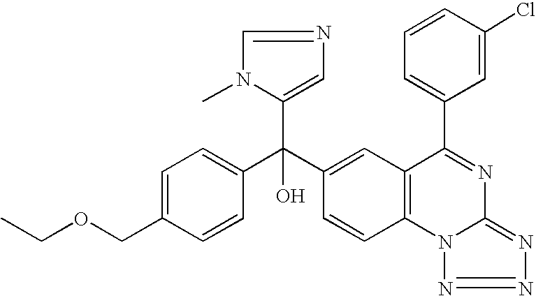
C1=CC(C(C2=CC3=C(C=C2)N2C(=NN=N2)N=C3C2=CC=CC(Cl)=C2)(C2=CN=CN2C)O)=CC=C1COCC
